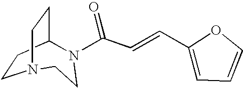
C1CC2CCN1CCN2C(C=CC1=CC=CO1)=O
